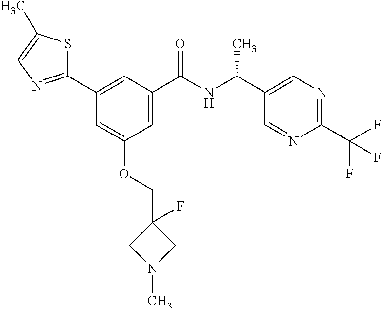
C1(C2=CC(C(NC(C3=CN=C(C(F)(F)F)N=C3)C)=O)=CC(OCC3(F)CN(C)C3)=C2)=NC=C(C)S1
